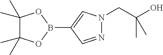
C1(C)(C)C(C)(C)OB(C2=CN(CC(O)(C)C)N=C2)O1
